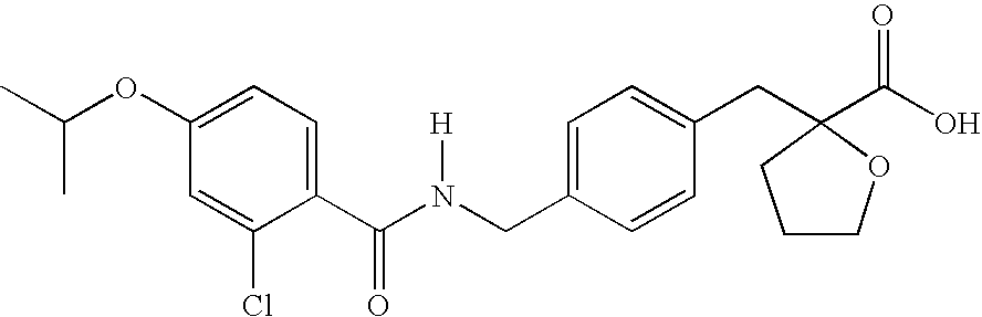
C1(OC(C)C)=CC=C(C(N(CC2=CC=C(CC3(C(O)=O)CCCO3)C=C2)[H])=O)C(Cl)=C1
